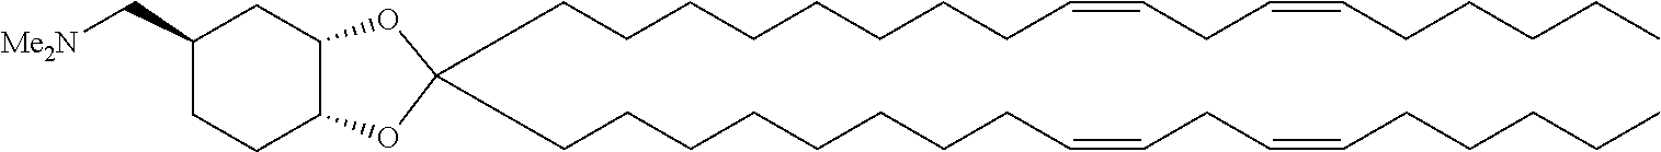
C12C(OC(CCCCCCCCC=CCC=CCCCCC)(CCCCCCCCC=CCC=CCCCCC)O1)CC(C[Me2N])CC2
